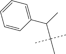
C(C(C)(C)C)(C1=CC=CC=C1)C
